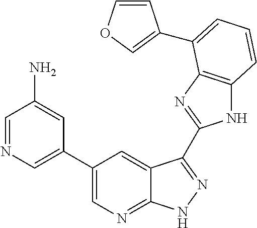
N1C2=C(N=C1C1=NNC3=NC=C(C4=CN=CC(N)=C4)C=C31)C(C1=COC=C1)=CC=C2
